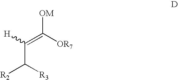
[H]C(=C([OR7])[OM])C([R2])[R3]
